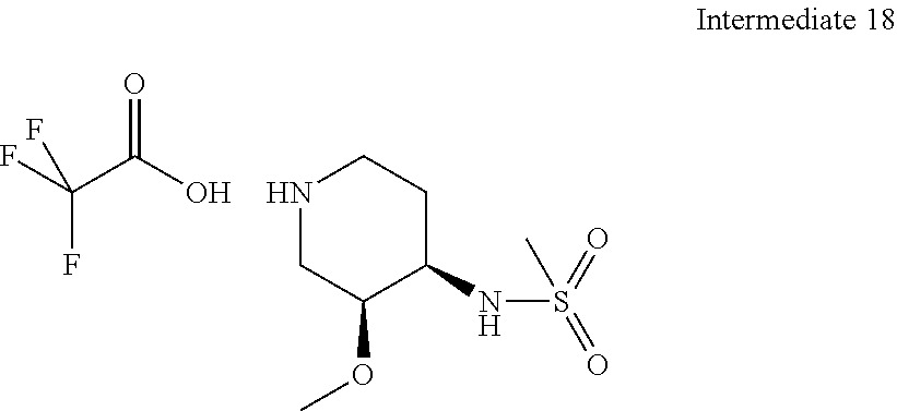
N1CC(OC)C(NS(=O)(=O)C)CC1.C(C(F)(F)F)(=O)O
